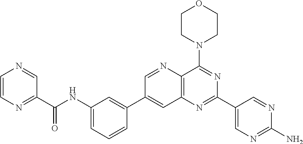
C1(NC(C2=NC=CN=C2)=O)=CC=CC(C2=CC3=C(N=C2)C(N2CCOCC2)=NC(C2=CN=C(N)N=C2)=N3)=C1
